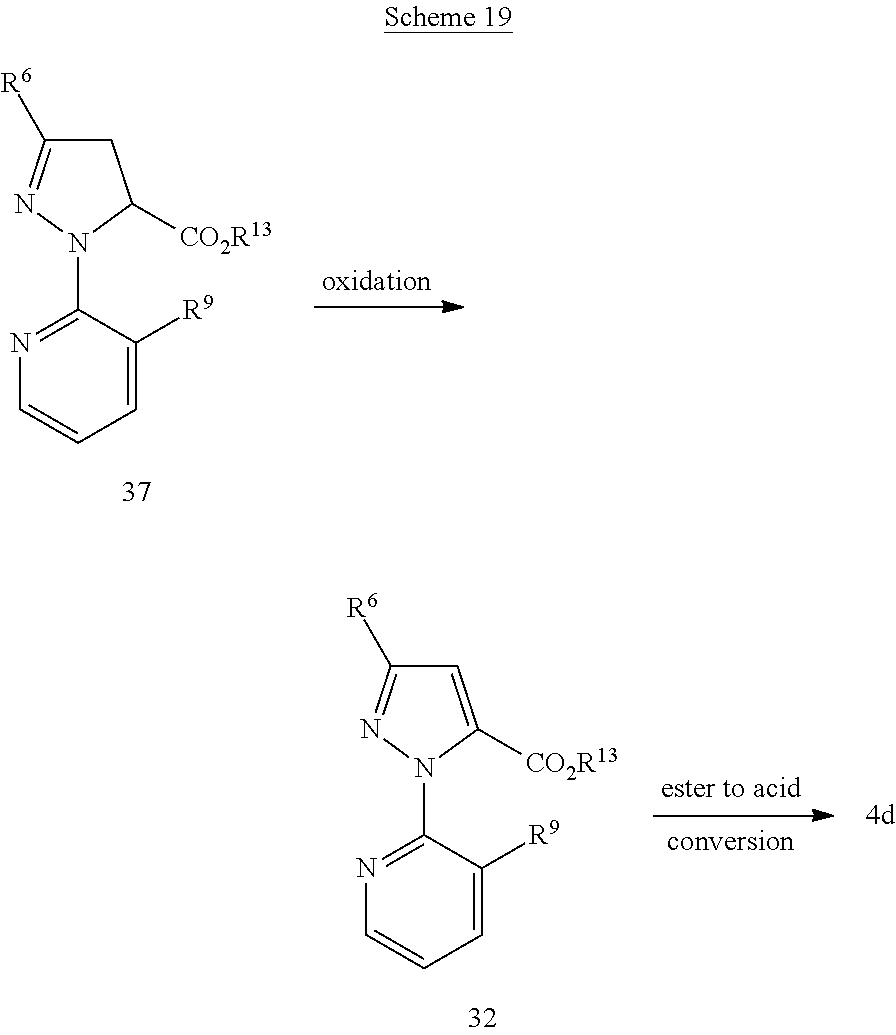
N1=C(N2N=C([R6])CC2[CO2R13])C([R9])=CC=C1.N1=C(N2N=C([R6])C=C2[CO2R13])C([R9])=CC=C1
